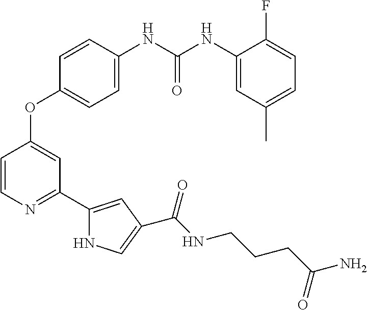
C1=CN=C(C2=CC(C(NCCCC(N)=O)=O)=CN2)C=C1OC1=CC=C(NC(NC2=CC(C)=CC=C2F)=O)C=C1
